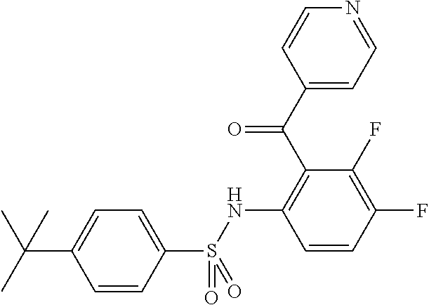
C1(C(C2=C(NS(C3=CC=C(C(C)(C)C)C=C3)(=O)=O)C=CC(F)=C2F)=O)=CC=NC=C1
